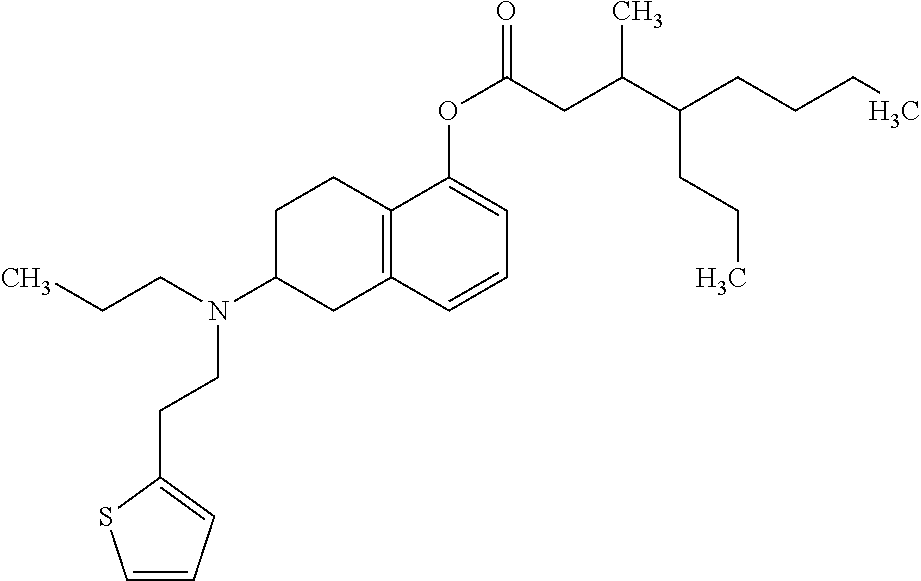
C1C2=C(CC(N(CCC)CCC3=CC=CS3)C1)C=CC=C2OC(CC(C(CCCC)CCC)C)=O
